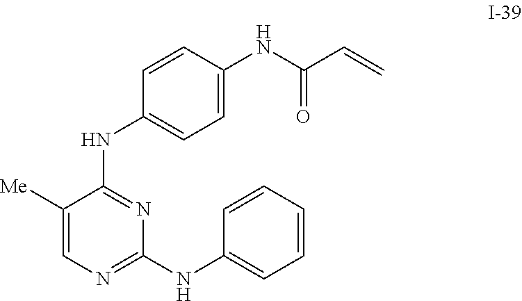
C1([Me])=CN=C(NC2=CC=CC=C2)N=C1NC1=CC=C(NC(C=C)=O)C=C1
